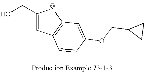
OCC1=CC2=C(N1)C=C(OCC1CC1)C=C2
